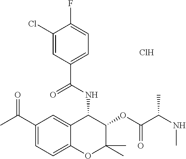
C1(Cl)=CC(C(NC2C(OC(C(NC)C)=O)C(C)(C)OC3=CC=C(C(C)=O)C=C23)=O)=CC=C1F.Cl
